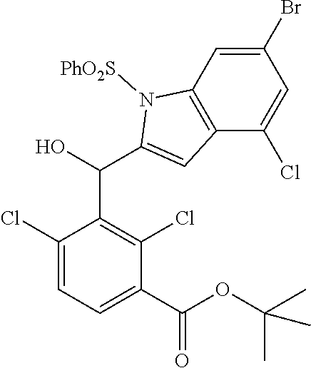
C1(Cl)=CC=C(C(OC(C)(C)C)=O)C(Cl)=C1C(C1=CC2=C(N1[PhO2S])C=C(Br)C=C2Cl)O
